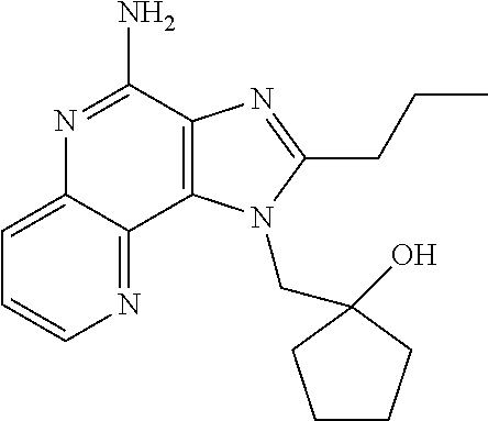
C12=C(C(N)=NC3=CC=CN=C13)N=C(CCC)N2CC1(O)CCCC1
